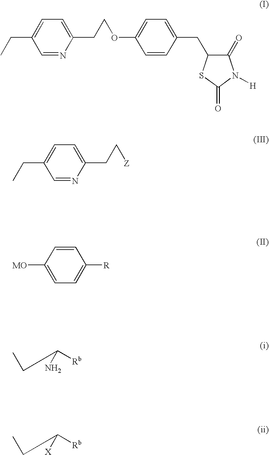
CCC1=CC=C(CCOC2=CC=C(CC3C(=O)N([H])C(=O)S3)C=C2)N=C1.CCC1=CC=C(CC[Z])N=C1.C1=CC([MO])=CC=C1[R].C([Rb])(N)CC.C([Rb])([X])CC
